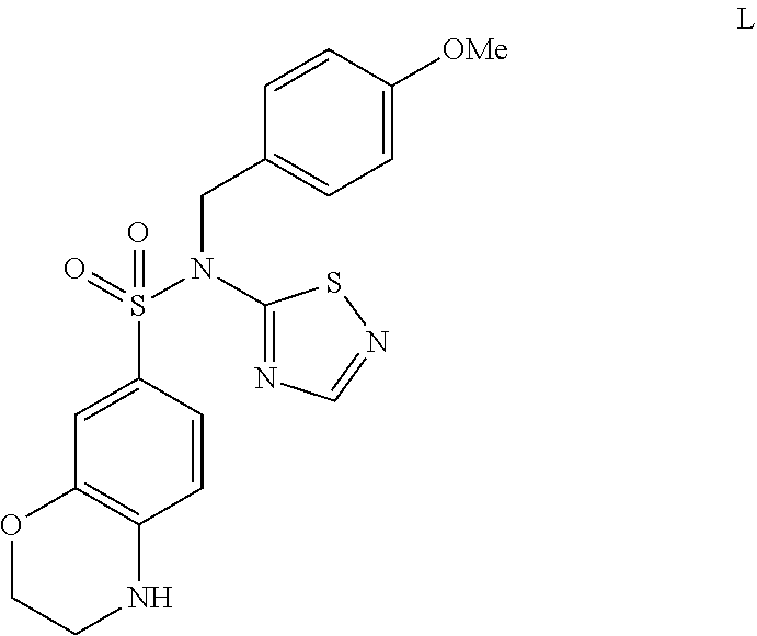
C1=C(S(=O)(N(CC2=CC=C([OMe])C=C2)C2=NC=NS2)=O)C=CC2=C1OCCN2
